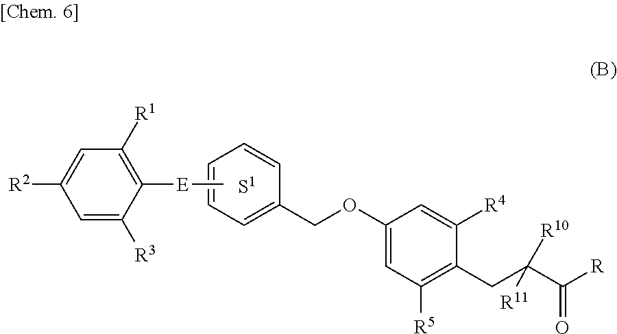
C1=C(COC2=CC([R5])=C(CC(C([R])=O)([R11])[R10])C([R4])=C2)C=CC=C1.[E](C1=C([R1])C=C([R2])C=C1[R3])C.[S1]
